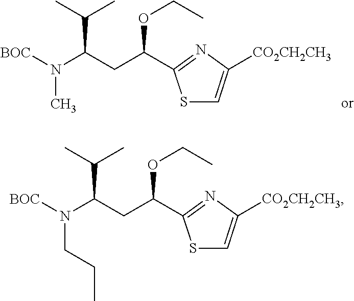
N(C)([BOC])C(CC(C1=NC([CO2CH2CH3])=CS1)OCC)C(C)C.N(CCC)([BOC])C(CC(C1=NC([CO2CH2CH3])=CS1)OCC)C(C)C
